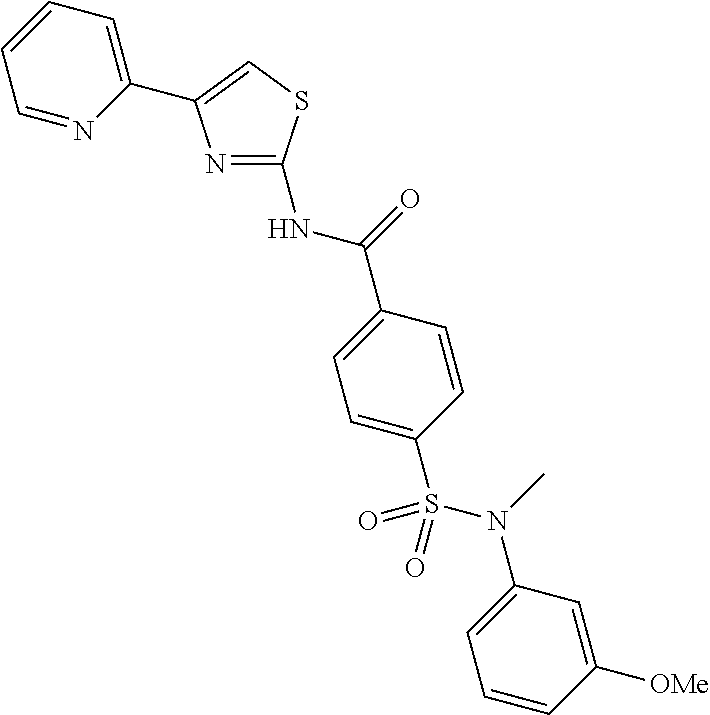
N1=C(NC(C2=CC=C(S(N(C3=CC=CC([OMe])=C3)C)(=O)=O)C=C2)=O)SC=C1C1=CC=CC=N1
